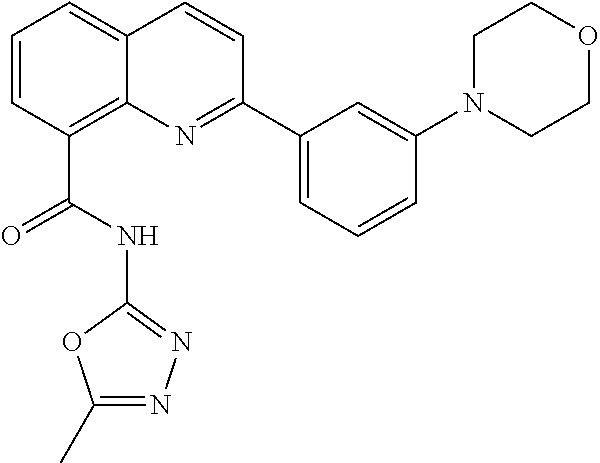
C1=CC(C(=O)NC2=NN=C(C)O2)=C2C(=C1)C=CC(C1=CC=CC(N3CCOCC3)=C1)=N2
